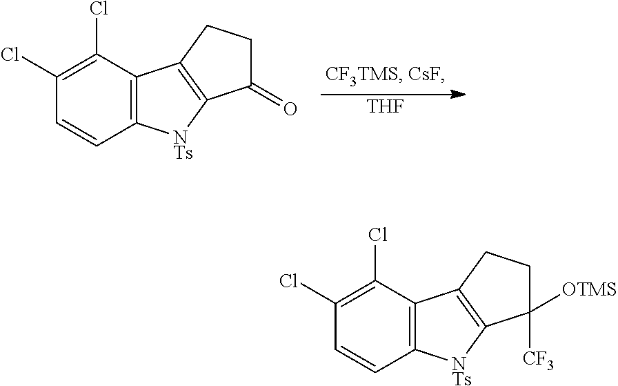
C1(Cl)=C(Cl)C2=C(C=C1)[NTs]C1=C2CCC1=O.[THF].C1(Cl)=C(Cl)C2=C(C=C1)[NTs]C1=C2CCC1([OTMS])[CF3]
